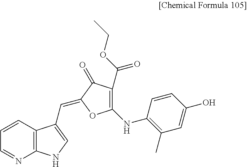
C12=C(C=CC=N1)C(C=C1C(=O)C(C(OCC)=O)=C(NC3=C(C)C=C(O)C=C3)O1)=CN2
